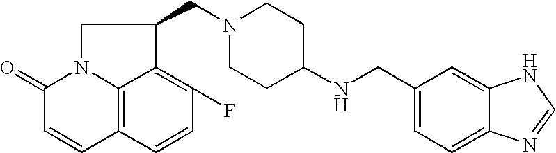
C12=C3C=CC(F)=C1C(CN1CCC(NCC4=CC=C5C(=C4)NC=N5)CC1)CN2C(=O)C=C3
